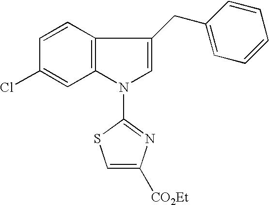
C12=C(C=CC(Cl)=C1)C(CC1=CC=CC=C1)=CN2C1=NC([CO2Et])=CS1
